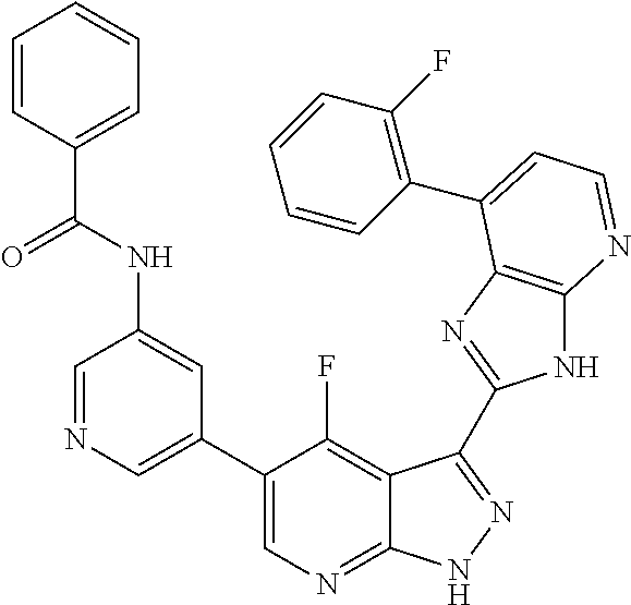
C1=NC=C(C2=CN=C3C(=C2F)C(C2=NC4=C(N2)N=CC=C4C2=C(F)C=CC=C2)=NN3)C=C1NC(C1=CC=CC=C1)=O
